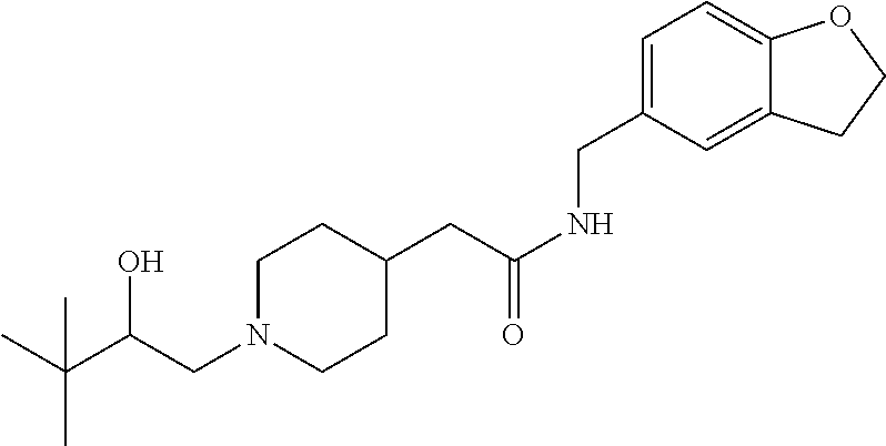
C(C(CN1CCC(CC(NCC2=CC=C3C(=C2)CCO3)=O)CC1)O)(C)(C)C
